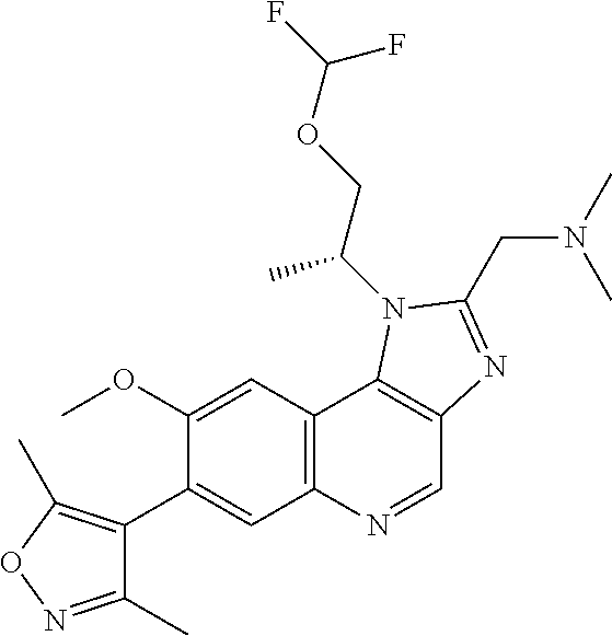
C1(OC)=CC2=C(C=C1C1=C(C)ON=C1C)N=CC1=C2N(C(COC(F)F)C)C(CN(C)C)=N1
